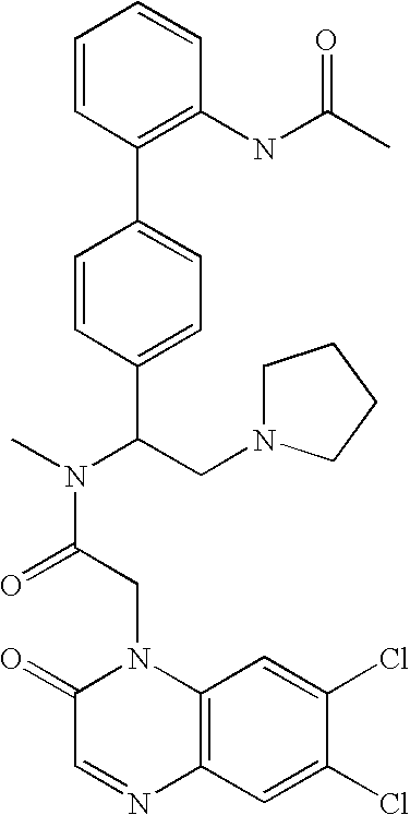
C(C(N(C)C(CN1CCCC1)C1=CC=C(C2=C(NC(C)=O)C=CC=C2)C=C1)=O)N1C2=C(C=C(Cl)C(Cl)=C2)N=CC1=O
